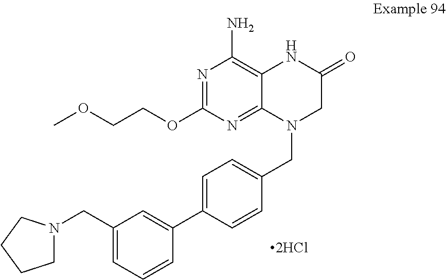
[2HCl].N1=C(OCCOC)N=C2C(=C1N)NC(=O)CN2CC1=CC=C(C2=CC(CN3CCCC3)=CC=C2)C=C1
